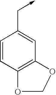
C1=CC2=C(C=C1C->C)OCO2
